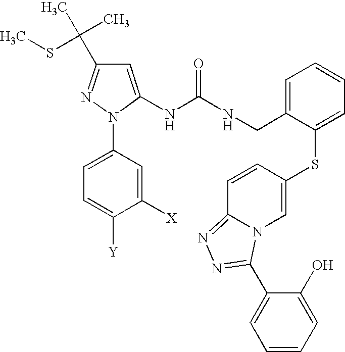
C1=C(NC(NCC2=CC=CC=C2SC2=CN3C(=NN=C3C3=CC=CC=C3O)C=C2)=O)N(C2=CC=C([Y])C([X])=C2)N=C1C(C)(SC)C
